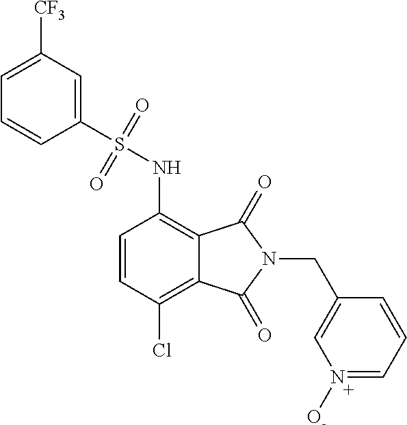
C1=C([CF3])C=C(S(=O)(=O)NC2=C3C(=C(Cl)C=C2)C(=O)N(CC2=CN([O-])=CC=C2)C3=O)C=C1
